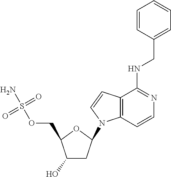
C1(O)CC(N2C3=C(C=C2)C(NCC2=CC=CC=C2)=NC=C3)OC1COS(N)(=O)=O
